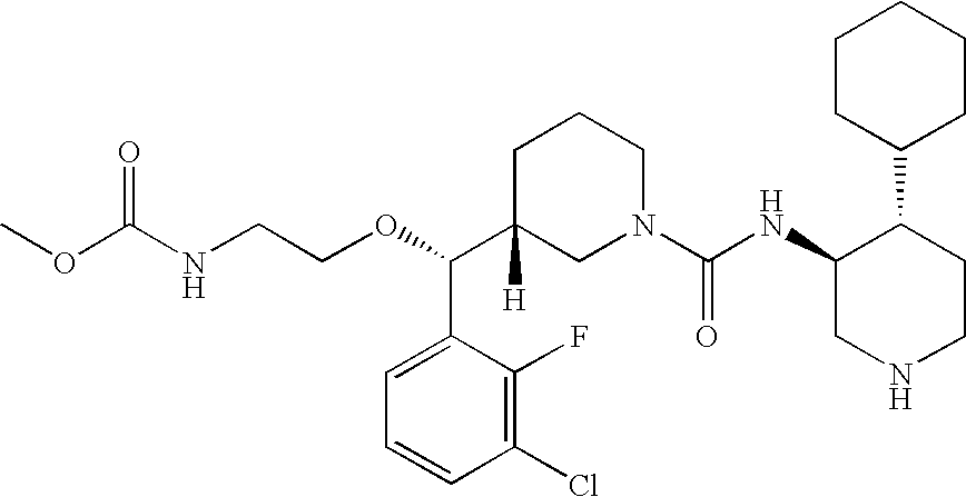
O(C(C1([H])CN(C(NC2C(C3CCCCC3)CCNC2)=O)CCC1)C1=CC=CC(Cl)=C1F)CCNC(OC)=O
